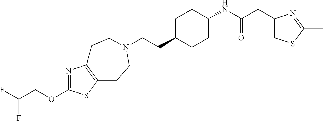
C(CC1CCC(NC(CC2=CSC(C)=N2)=O)CC1)N1CCC2=C(N=C(OCC(F)F)S2)CC1
